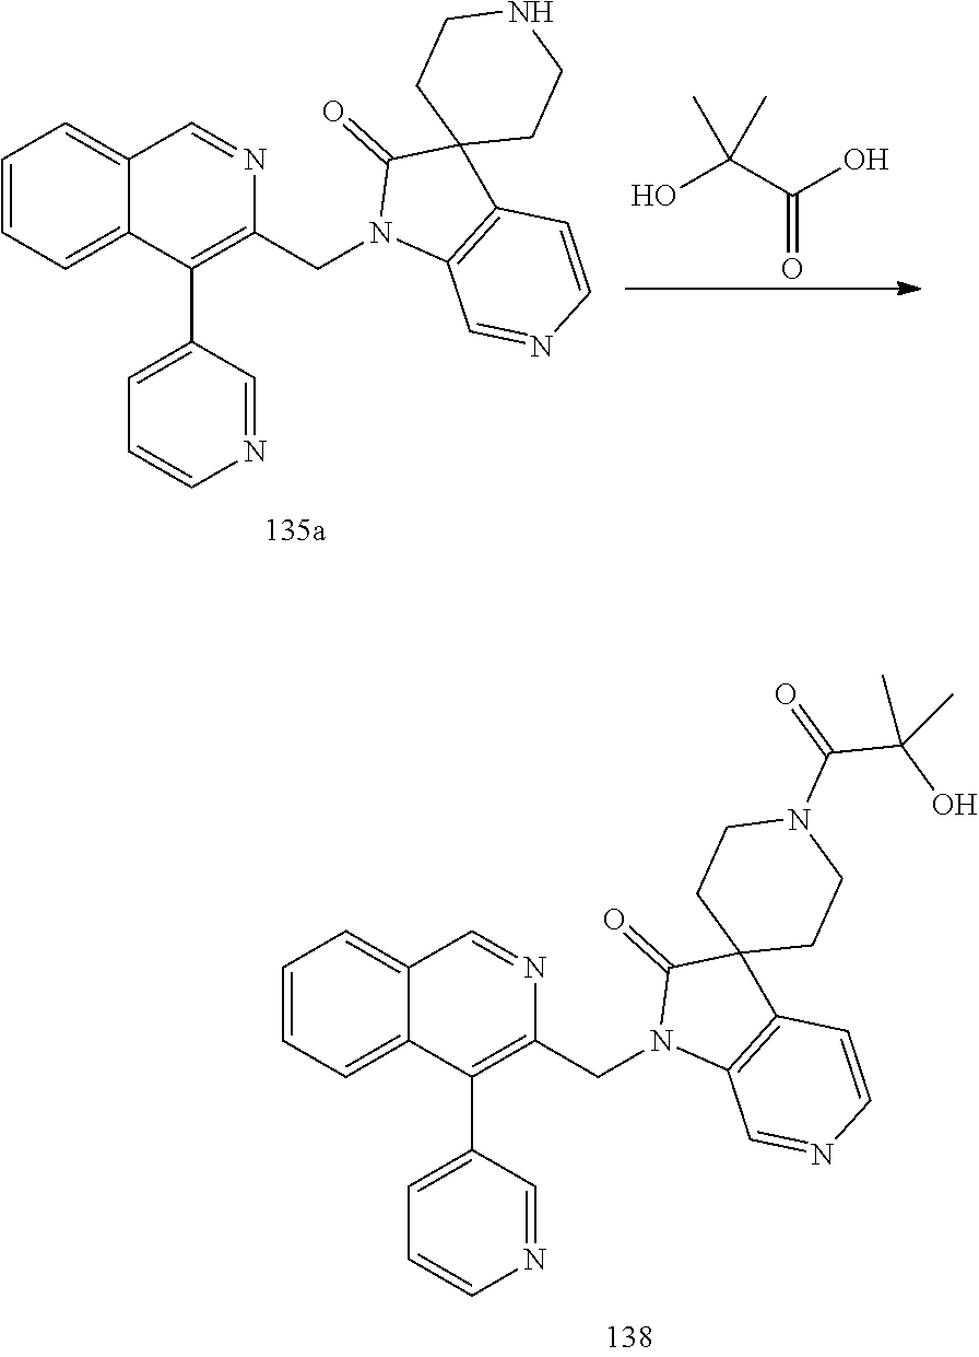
C(=O)(C(O)(C)C)O.C1=CC=C2C(=C1)C=NC(CN1C3=C(C=CN=C3)C3(C1=O)CCNCC3)=C2C1=CC=CN=C1.C1=CC=C2C(=C1)C=NC(CN1C3=C(C=CN=C3)C3(C1=O)CCN(C(=O)C(O)(C)C)CC3)=C2C1=CC=CN=C1
